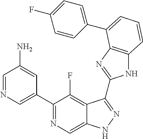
C1=NC=C(C2=NC=C3C(=C2F)C(C2=NC4=C(N2)C=CC=C4C2=CC=C(F)C=C2)=NN3)C=C1N
